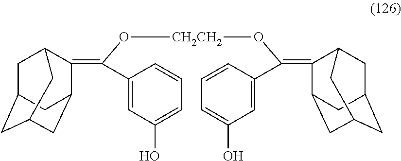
C(C1=CC(O)=CC=C1)(O[CH2CH2]OC(C1=CC(O)=CC=C1)=C1C2CC3CC(CC1C3)C2)=C1C2CC3CC(CC1C3)C2
